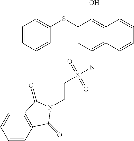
C1=CC=CC(SC2=CC(NS(CCN3C(=O)C4=C(C=CC=C4)C3=O)(=O)=O)=C3C(=C2O)C=CC=C3)=C1
